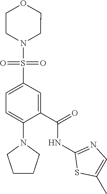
C1=C(S(N2CCOCC2)(=O)=O)C=C(C(=O)NC2=NC=C(C)S2)C(N2CCCC2)=C1
